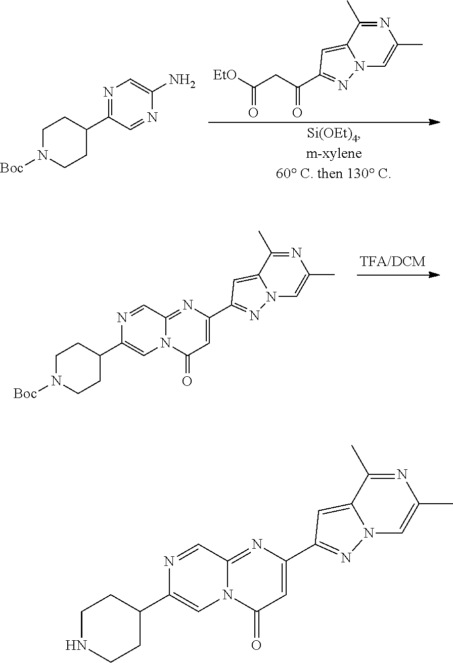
N1=CC(C2CCN([Boc])CC2)=NC=C1N.[EtO]C(CC(=O)C1=NN2C(=C1)C(C)=NC(C)=C2)=O.N12C(=NC(C3=NN4C(=C3)C(C)=NC(C)=C4)=CC1=O)C=NC(C1CCN([Boc])CC1)=C2.N12C(=NC(C3=NN4C(=C3)C(C)=NC(C)=C4)=CC1=O)C=NC(C1CCNCC1)=C2
